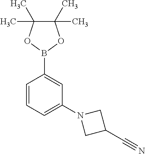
C1(C)(C)C(C)(C)OB(C2=CC(N3CC(C#N)C3)=CC=C2)O1
